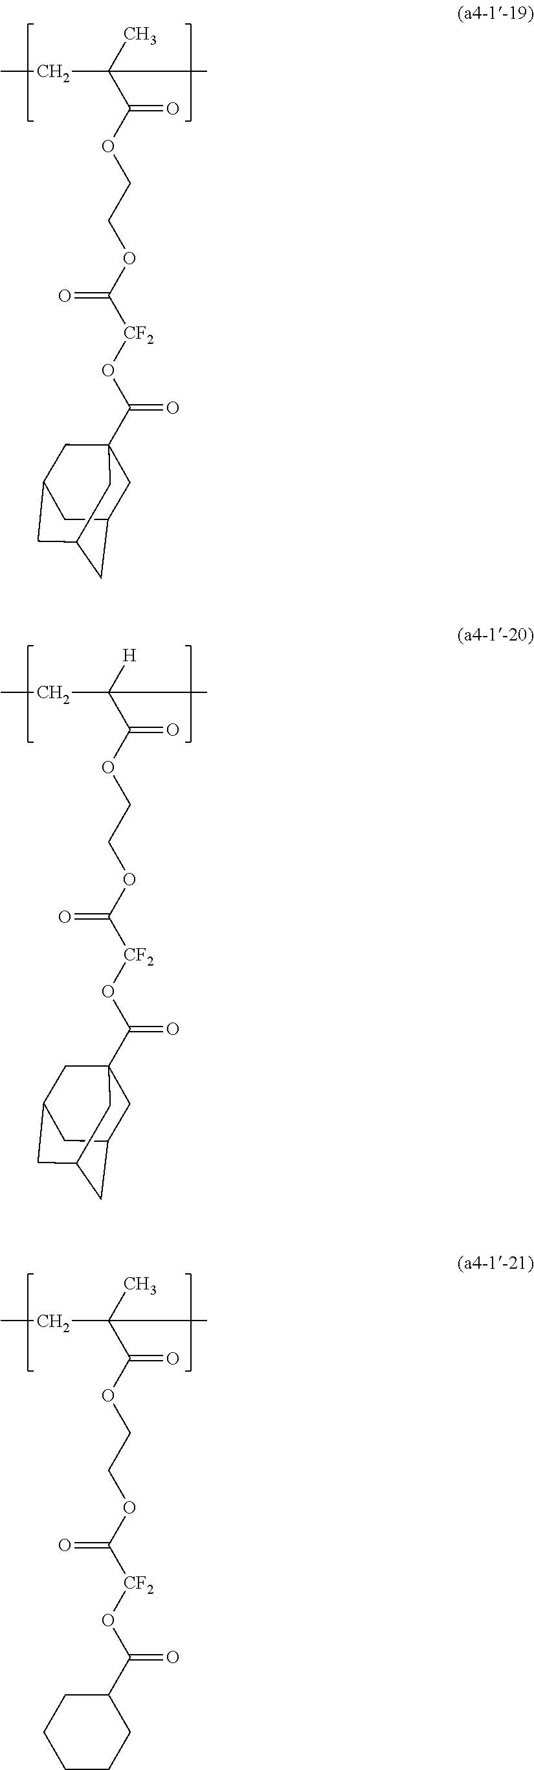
C1C2CC3CC(CC1(C(O[CF2]C(OCCOC(C(C)(CC)C)=O)=O)=O)C3)C2.C1C2CC3CC(CC1(C(O[CF2]C(OCCOC(C([H])(CC)C)=O)=O)=O)C3)C2.C(OC(C(C)(CC)C)=O)COC([CF2]OC(=O)C1CCCCC1)=O
